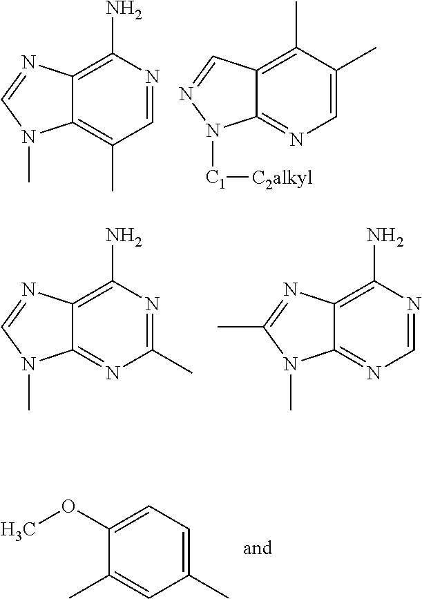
C12=C(C)C=NC(N)=C1N=CN2C.C12=NC=C(C)C(C)=C1C=NN2[C1][C2alkyl].C12=NC(C)=NC(N)=C1N=CN2C.C12=NC=NC(N)=C1N=C(C)N2C.COC1=CC=C(C)C=C1C
